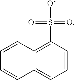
C1=CC(S([O-])(=O)=O)=C2C(=C1)C=CC=C2
